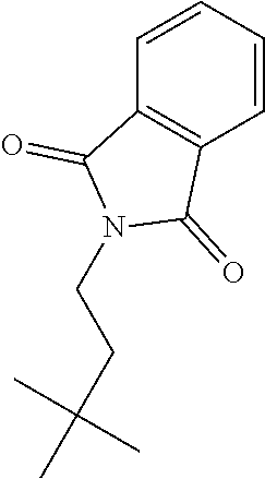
C1=CC=CC2=C1C(=O)N(CCC(C)(C)C)C2=O
